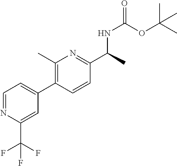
C1(C)=C(C2=CC=NC(C(F)(F)F)=C2)C=CC(C(C)NC(=O)OC(C)(C)C)=N1
